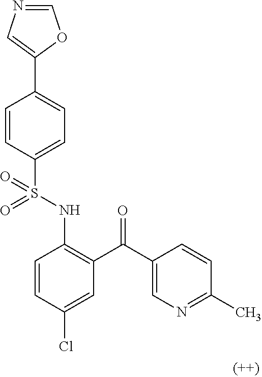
C1=CC(S(NC2=C(C(C3=CN=C(C)C=C3)=O)C=C(Cl)C=C2)(=O)=O)=CC=C1C1=CN=CO1
